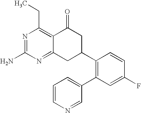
C1(C2CC(=O)C3=C(CC)N=C(N)N=C3C2)=C(C2=CC=CN=C2)C=C(F)C=C1
